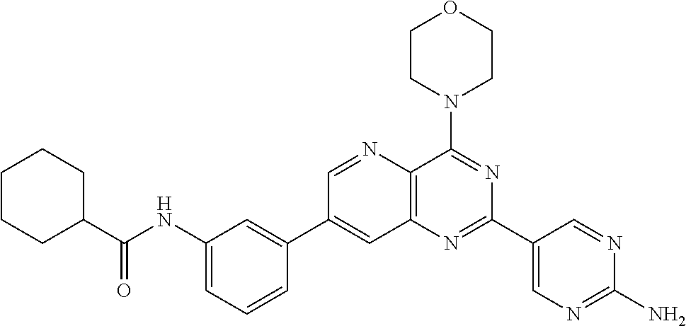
C1(NC(C2CCCCC2)=O)=CC=CC(C2=CC3=C(C(N4CCOCC4)=NC(C4=CN=C(N)N=C4)=N3)N=C2)=C1
